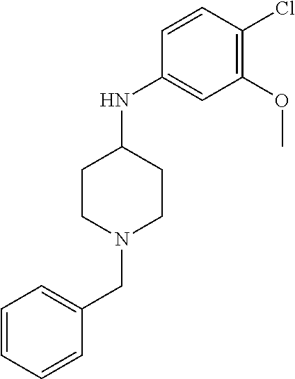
C1=CC=CC(CN2CCC(NC3=CC(OC)=C(Cl)C=C3)CC2)=C1
